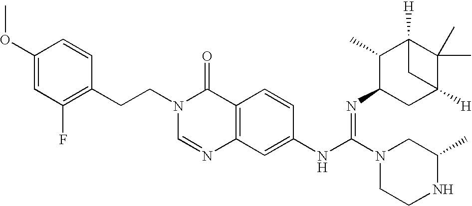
C1(OC)=CC(F)=C(CCN2C=NC3=C(C2=O)C=CC(NC(=NC2CC4([H])C(C)(C)C([H])(C2C)C4)N2CCNC(C)C2)=C3)C=C1
